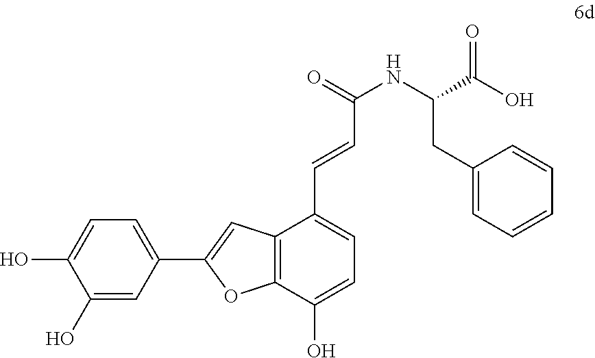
C1(O)=CC(C2=CC3=C(O2)C(O)=CC=C3C=CC(NC(CC2=CC=CC=C2)C(O)=O)=O)=CC=C1O
